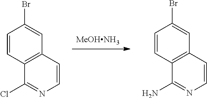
[MeOHNH3].C1=CC2=C(C=C1Br)C=CN=C2Cl.C1=CC2=C(C=C1Br)C=CN=C2N
